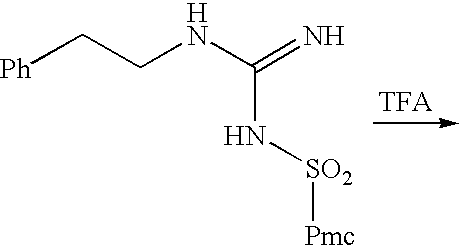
[Ph]CCNC(=N)N[SO2][Pmc]
